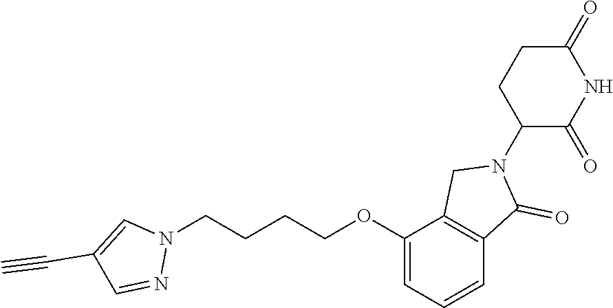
C1(=O)CCC(N2CC3=C(C2=O)C=CC=C3OCCCCN2C=C(C#C)C=N2)C(=O)N1
